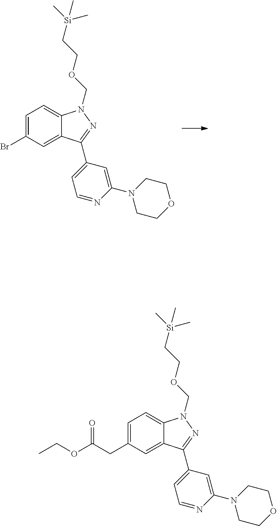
C(C1=CC=C2C(=C1)C(C1=CC=NC(N3CCOCC3)=C1)=NN2COCC[Si](C)(C)C)C(OCC)=O.BrC1=CC=C2C(=C1)C(C1=CC=NC(N3CCOCC3)=C1)=NN2COCC[Si](C)(C)C
